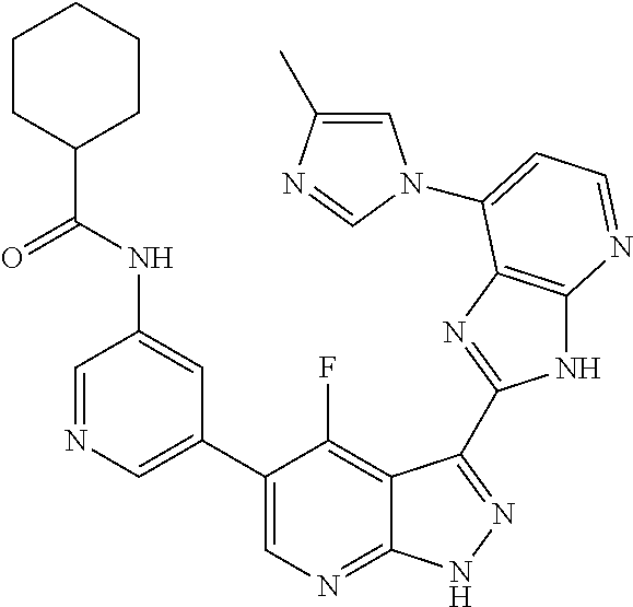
C1=NC=C(C2=CN=C3C(=C2F)C(C2=NC4=C(N2)N=CC=C4N2C=C(C)N=C2)=NN3)C=C1NC(C1CCCCC1)=O
